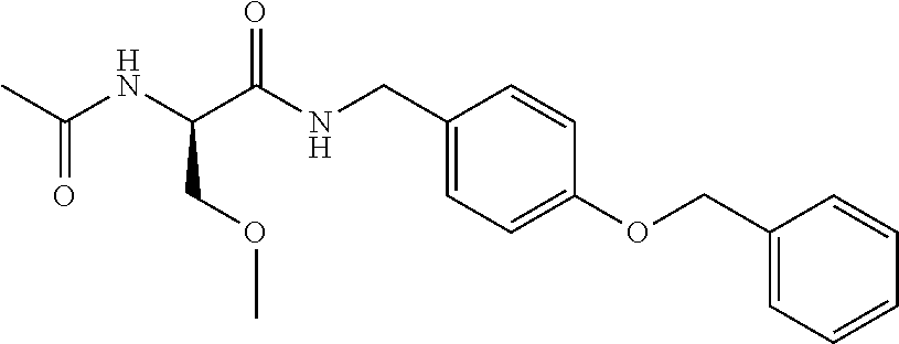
C1(CNC(C(NC(C)=O)COC)=O)=CC=C(OCC2=CC=CC=C2)C=C1
